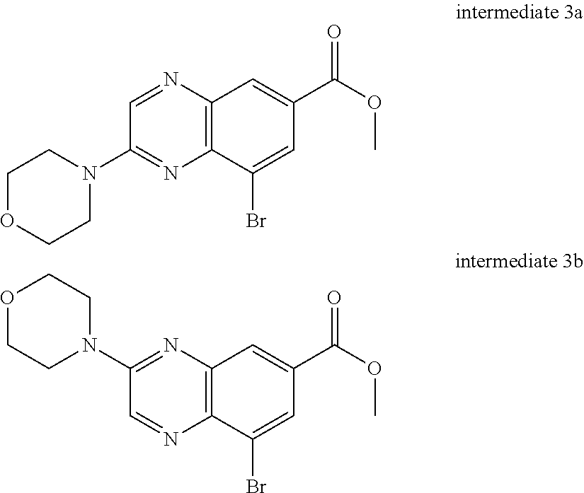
C12=C(C(Br)=CC(C(OC)=O)=C1)N=C(N1CCOCC1)C=N2.C12=C(C(Br)=CC(C(OC)=O)=C1)N=CC(N1CCOCC1)=N2
